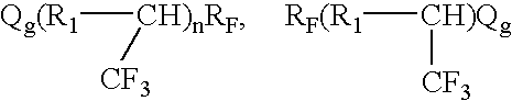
[Qg(R1][CH)nRF][CF3].[RF(R1][CH)Qg][CF3]
